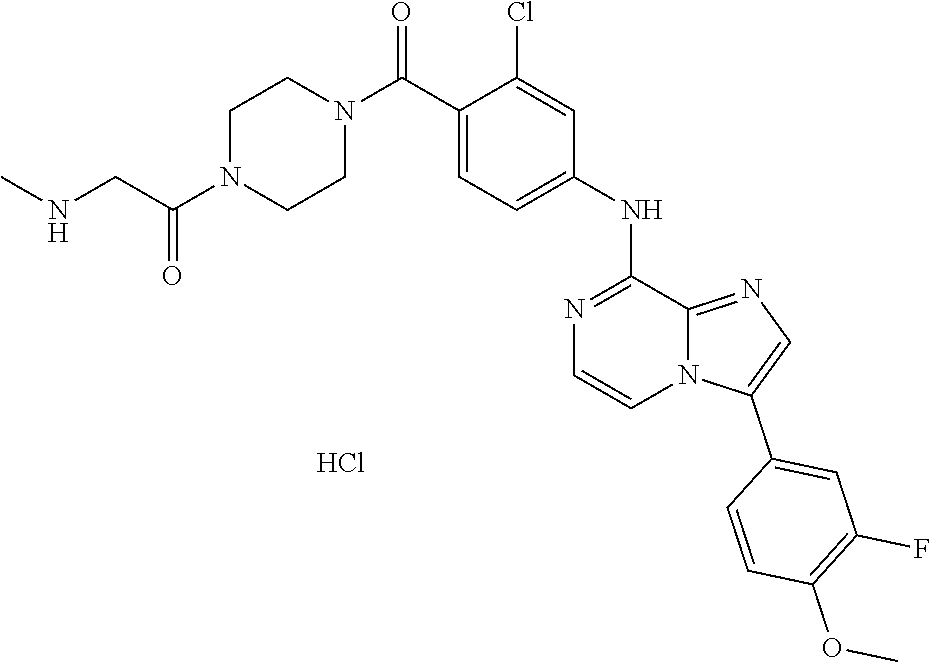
Cl.C12=NC=C(C3=CC(F)=C(OC)C=C3)N1C=CN=C2NC1=CC=C(C(N2CCN(C(CNC)=O)CC2)=O)C(Cl)=C1
